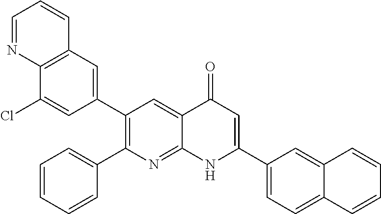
C12=C(C=C(C3=C(C4=CC=CC=C4)N=C4C(=C3)C(=O)C=C(C3=CC=C5C(=C3)C=CC=C5)N4)C=C1Cl)C=CC=N2
